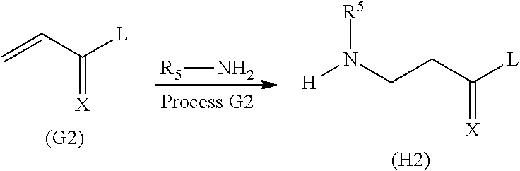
C(C([L])=[X])=C.[R5]N.C(C([L])=[X])CN([H])[R5].[(H2)]
